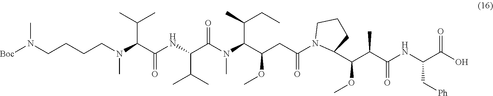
COC(C(C(=O)NC(C[Ph])C(O)=O)C)C1N(C(CC(OC)C(N(C)C(C(NC(C(N(C)CCCCN([Boc])C)C(C)C)=O)C(C)C)=O)C(C)CC)=O)CCC1
